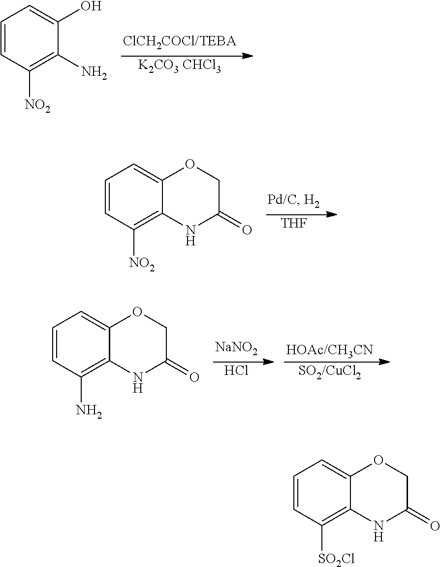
[K2CO3 CHCl3].C1=CC([NO2])=C(N)C(O)=C1.C1=CC([SO2Cl])=C2C(=C1)OCC(=O)N2.C1=CC([NO2])=C2C(=C1)OCC(=O)N2.[THF].C1=CC(N)=C2C(=C1)OCC(=O)N2.Cl.[NaNO2].[SO2/CuCl2].[HOAc/CH3CN]
